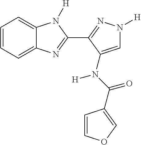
C1=CC=C2C(=C1)N([H])C(C1=NN([H])C=C1N(C(=O)C1=COC=C1)[H])=N2
